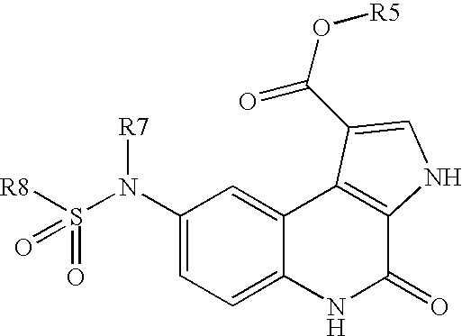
C1(N(S([R8])(=O)=O)[R7])=CC=C2C(=C1)C1=C(C(=O)N2)NC=C1C(O[R5])=O
